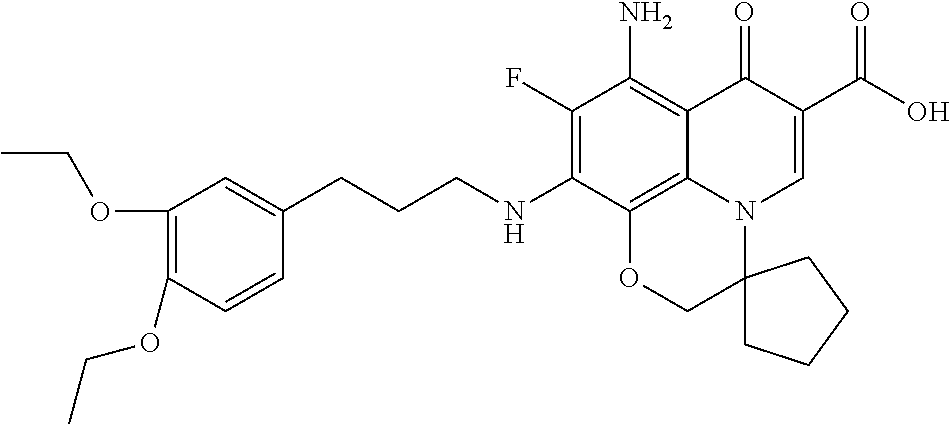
C1(OCC)=C(OCC)C=C(CCCNC2=C(F)C(N)=C3C4=C2OCC2(N4C=C(C(O)=O)C3=O)CCCC2)C=C1
